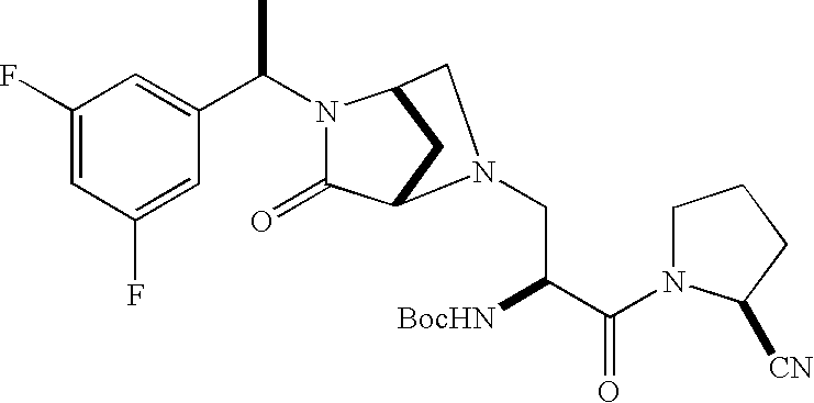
C1(F)=CC(F)=CC(C(N2C(=O)C3CC2CN3CC([BocHN])C(=O)N2CCCC2[CN])C)=C1
